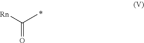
C(=O)([Rn])C
